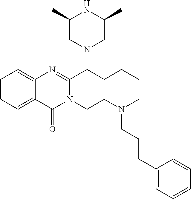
C1=CC=C2C(=C1)N=C(C(CCC)N1CC(C)NC(C)C1)N(CCN(C)CCCC1=CC=CC=C1)C2=O
